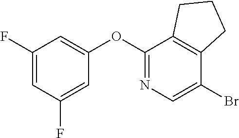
C1(OC2=CC(F)=CC(F)=C2)=NC=C(Br)C2=C1CCC2
